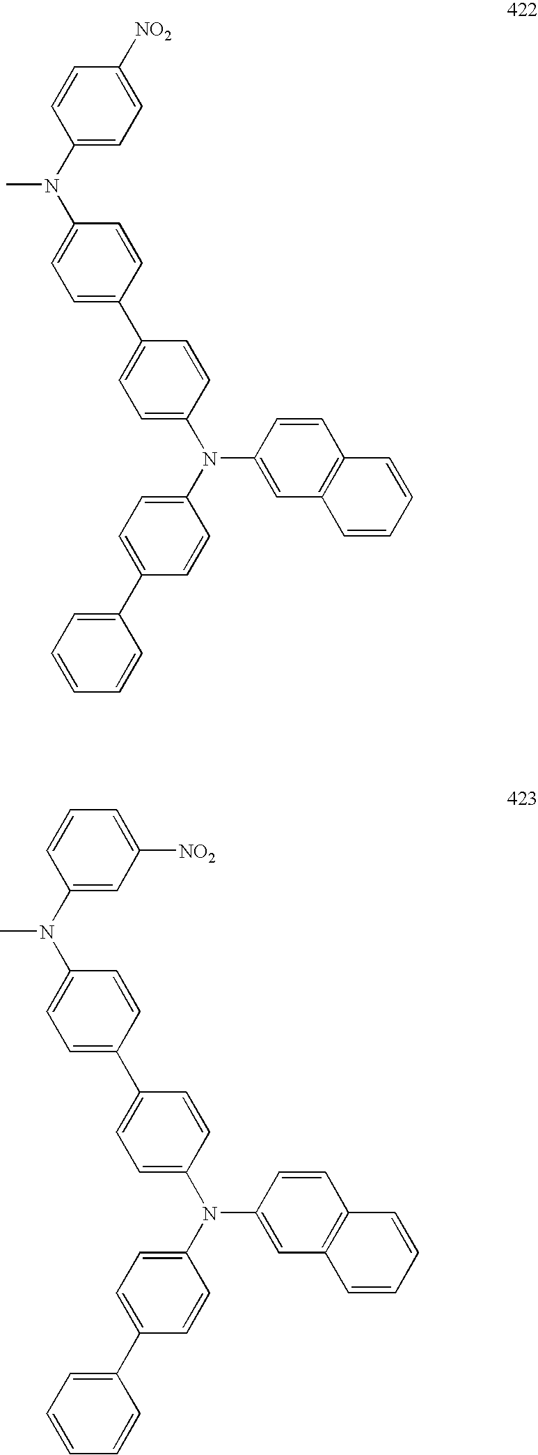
C1(C2=CC=C(N(C3=CC=C(C4=CC=CC=C4)C=C3)C3=CC4=C(C=C3)C=CC=C4)C=C2)=CC=C(N(C2=CC=C([NO2])C=C2)C)C=C1.C1(C2=CC=C(N(C3=CC=C(C4=CC=CC=C4)C=C3)C3=CC4=C(C=C3)C=CC=C4)C=C2)=CC=C(N(C2=CC([NO2])=CC=C2)C)C=C1
